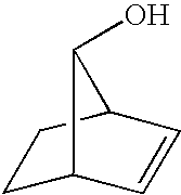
C1C2C=CC(C1)C2O
